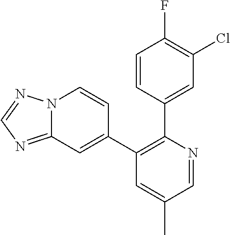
C1=CC(C2=C(C3=CC4=NC=NN4C=C3)C=C(C)C=N2)=CC(Cl)=C1F
